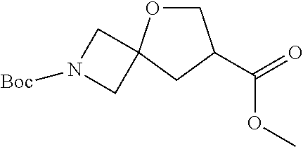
C1OC2(CC1C(=O)OC)CN([Boc])C2
